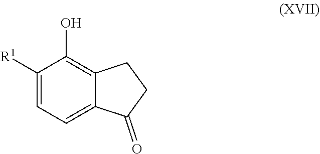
OC1=C2C(=CC=C1[R1])C(=O)CC2
